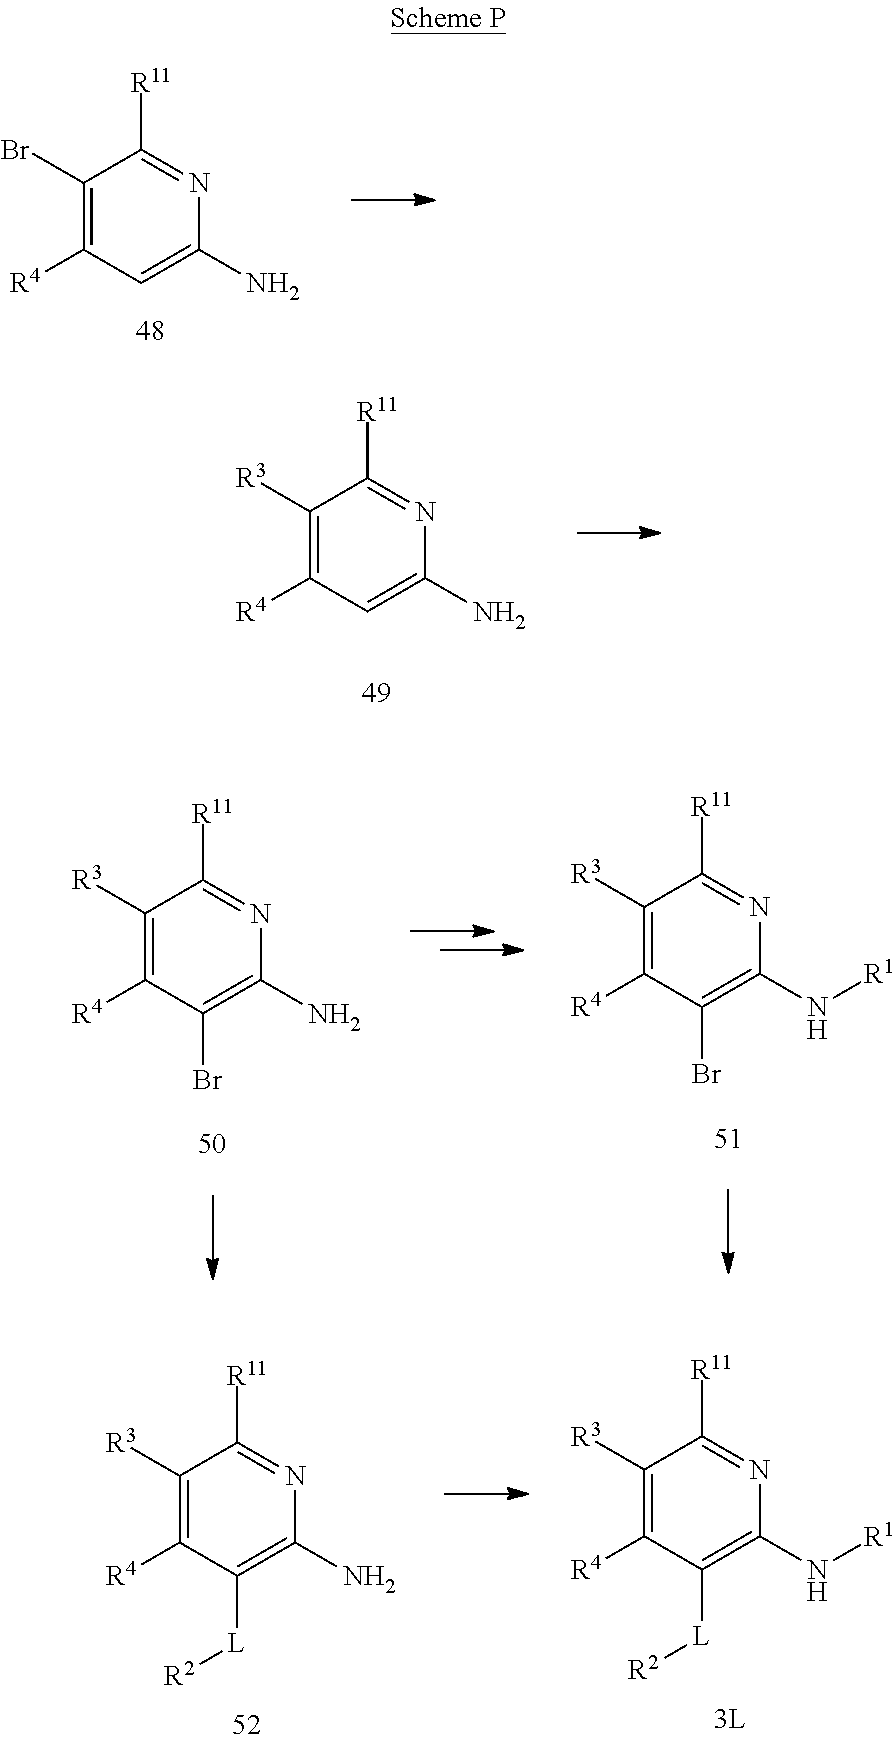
C1(Br)=C([R4])C=C(N)N=C1[R11].C1([R3])=C([R4])C(Br)=C(N)N=C1[R11].C1([R3])=C([R4])C(Br)=C(N[R1])N=C1[R11].C1([R3])=C([R4])C([L][R2])=C(N)N=C1[R11].C1([R3])=C([R4])C([L][R2])=C(N[R1])N=C1[R11].C1([R3])=C([R4])C=C(N)N=C1[R11]
